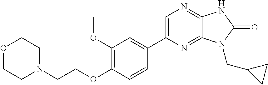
C1(OC)=C(OCCN2CCOCC2)C=CC(C2=CN=C3C(=N2)N(CC2CC2)C(=O)N3)=C1
